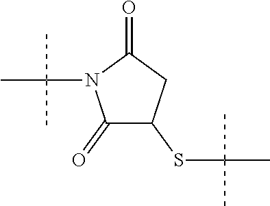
C1(=O)C(SC(C)(C)C)CC(=O)N1C(C)(C)C
